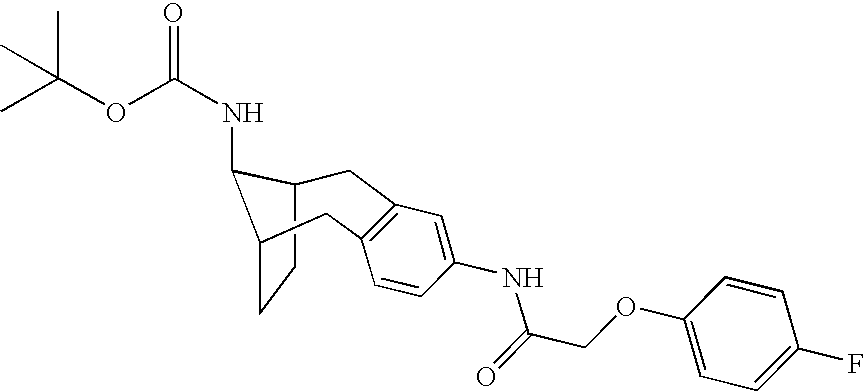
C1C2CCC(C2NC(=O)OC(C)(C)C)CC2=C1C=C(NC(=O)COC1=CC=C(F)C=C1)C=C2
